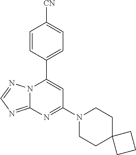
C12=NC=NN1C(C1=CC=C([CN])C=C1)=CC(N1CCC3(CC1)CCC3)=N2
